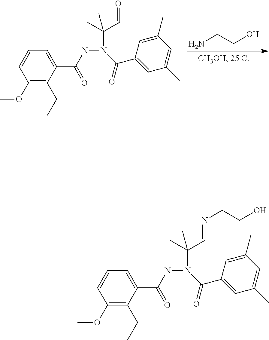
NCCO.C1(OC)=C(CC)C(C(NN(C(C)(C=O)C)C(C2=CC(C)=CC(C)=C2)=O)=O)=CC=C1.C1(OC)=C(CC)C(C(NN(C(C)(C=NCCO)C)C(C2=CC(C)=CC(C)=C2)=O)=O)=CC=C1
